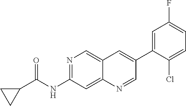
N1=C(NC(C2CC2)=O)C=C2C(=C1)C=C(C1=CC(F)=CC=C1Cl)C=N2
